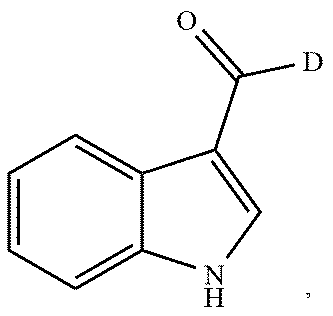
C12=CC=CC=C1NC=C2C(=O)[D]
